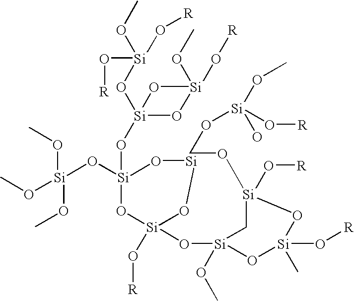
[R]O[Si](O[Si]1(O[Si]2(O[Si](OC)(OC)OC)O[Si]O[Si](O[R])(O[Si]3(OC)O[Si](C)(O[R])O[Si](OCO[Si](O)(OC)O[R])(O[R])C3)O2)O[Si](OC)(O[R])O1)(OC)O[R]
